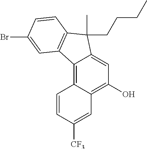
C1=CC([CF3])=CC2=C(O)C=C3C(=C12)C1=C(C3(C)CCCC)C=CC(Br)=C1
